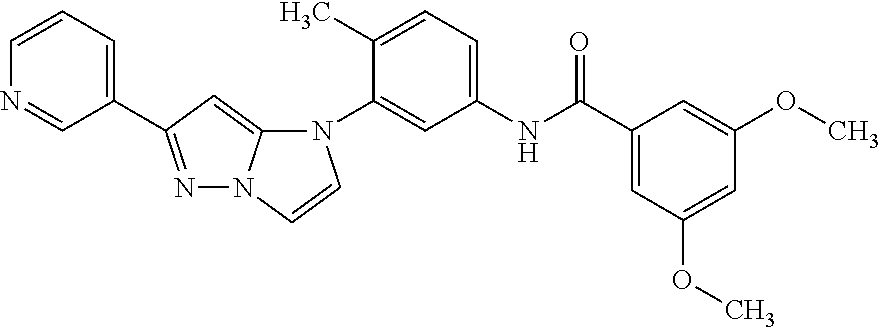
C1(C2=NN3C(=C2)N(C2=CC(NC(C4=CC(OC)=CC(OC)=C4)=O)=CC=C2C)C=C3)=CC=CN=C1
